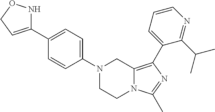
N1(C2=CC=C(C3=CCON3)C=C2)CCN2C(=C(C3=CC=CN=C3C(C)C)N=C2C)C1
